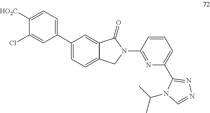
C1([HO2C])=CC=C(C2=CC=C3C(=C2)C(=O)N(C2=NC(C4=NN=CN4C(C)C)=CC=C2)C3)C=C1Cl
